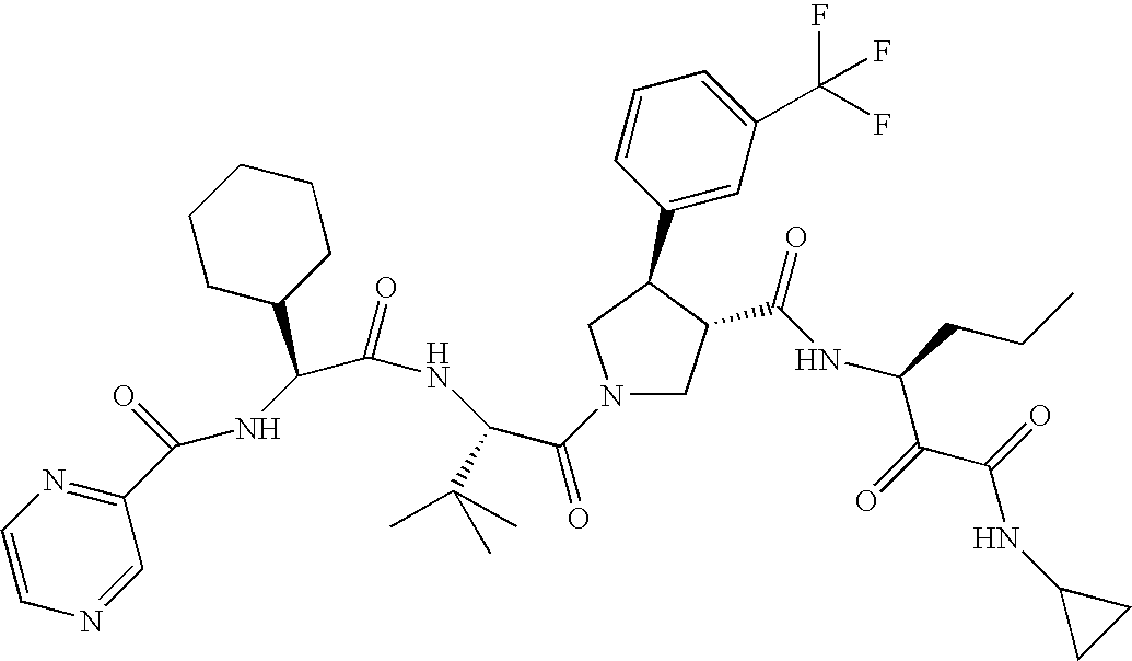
C1(C(NC(C(NC(C(=O)N2CC(C(NC(CCC)C(C(=O)NC3CC3)=O)=O)C(C3=CC(C(F)(F)F)=CC=C3)C2)C(C)(C)C)=O)C2CCCCC2)=O)=NC=CN=C1
